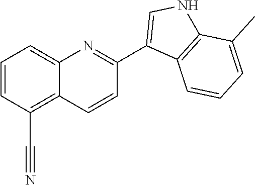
C1=CC(C#N)=C2C(=C1)N=C(C1=CNC3=C1C=CC=C3C)C=C2
